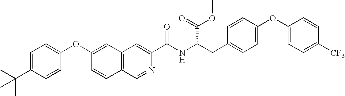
C1=C(C(C)(C)C)C=CC(OC2=CC3=C(C=C2)C=NC(C(NC(CC2=CC=C(OC4=CC=C([CF3])C=C4)C=C2)C(OC)=O)=O)=C3)=C1
